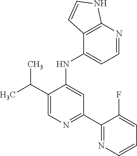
C1(NC2=CC(C3=NC=CC=C3F)=NC=C2C(C)C)=CC=NC2=C1C=CN2
